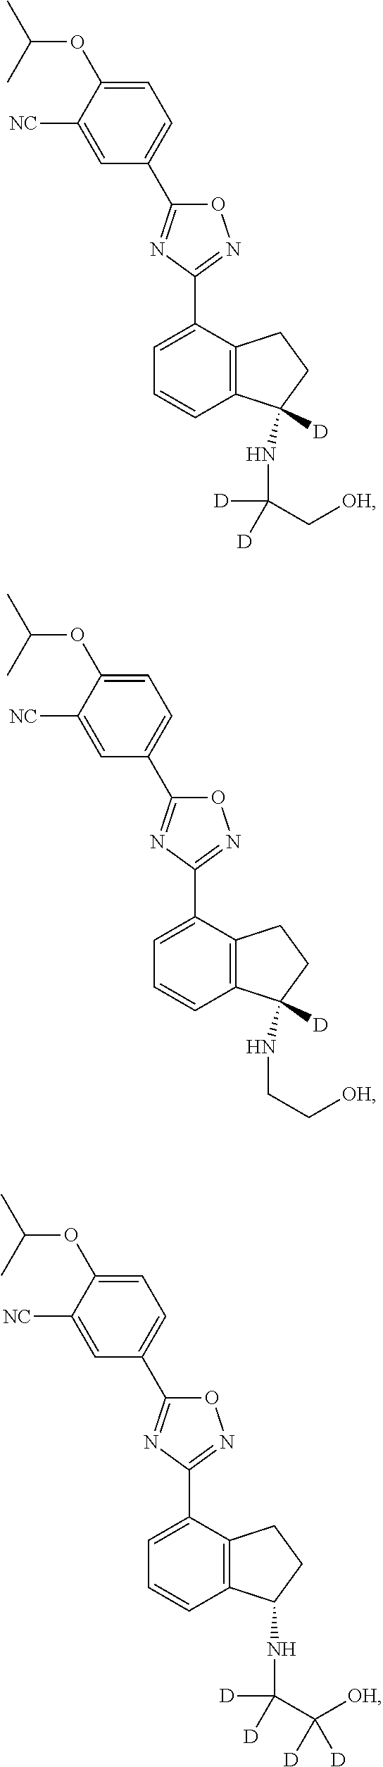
C1=C(OC(C)C)C([NC])=CC(C2=NC(C3=CC=CC4=C3CCC4(NC(C[OH])([D])[D])[D])=NO2)=C1.C1=C(OC(C)C)C([NC])=CC(C2=NC(C3=CC=CC4=C3CCC4(NCC[OH])[D])=NO2)=C1.C1=C(OC(C)C)C([NC])=CC(C2=NC(C3=CC=CC4=C3CCC4NC(C([OH])([D])[D])([D])[D])=NO2)=C1
